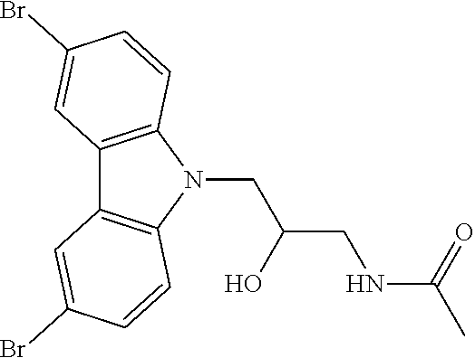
C12=C(N(CC(CNC(C)=O)O)C3=C1C=C(Br)C=C3)C=CC(Br)=C2
